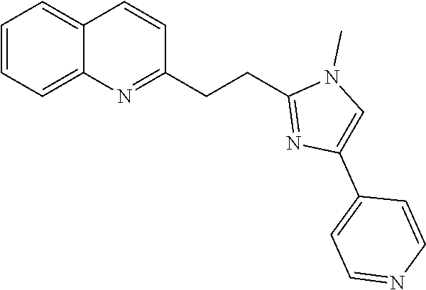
C1(CCC2=NC(C3=CC=NC=C3)=CN2C)=NC2=CC=CC=C2C=C1
